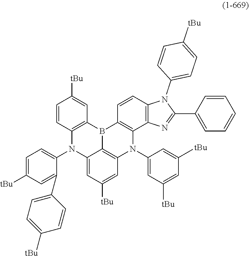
C12=C(B3C4=C(N(C5=CC([tBu])=CC([tBu])=C5)C5=C3C=CC3=C5N=C(C5=CC=CC=C5)N3C3=CC=C([tBu])C=C3)C=C([tBu])C=C4N1C1=CC=C([tBu])C=C1C1=CC=C([tBu])C=C1)C=C([tBu])C=C2
